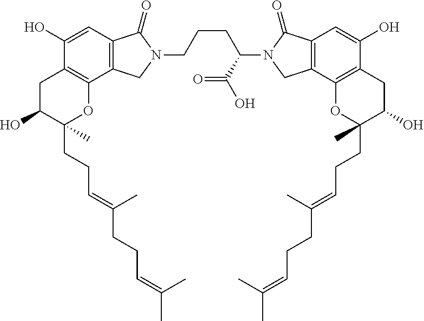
C12=C(C3=C(C=C1O)C(=O)N(CCCC(C(O)=O)N1CC4=C(C=C(O)C5=C4OC(CCC=C(CCC=C(C)C)C)(C)C(O)C5)C1=O)C3)OC(CCC=C(CCC=C(C)C)C)(C)C(O)C2
